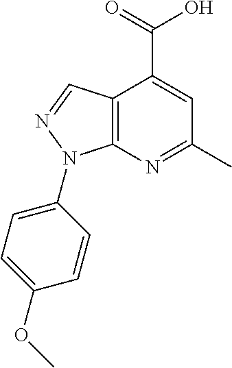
C12=C(N=C(C)C=C1C(=O)O)N(C1=CC=C(OC)C=C1)N=C2
